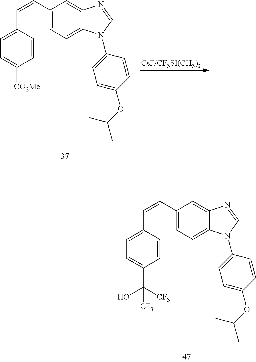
C1=CC(C=CC2=CC=C3C(=C2)N=CN3C2=CC=C(OC(C)C)C=C2)=CC=C1[CO2Me].[CsF/CF3SI(CH3)3].C1=CC(C=CC2=CC=C3C(=C2)N=CN3C2=CC=C(OC(C)C)C=C2)=CC=C1C([CF3])(O)[CF3]
